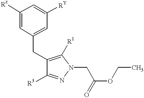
C1([Rz])=CC(CC2=C([R1])N(CC(OCC)=O)N=C2[R3])=CC([RY])=C1
